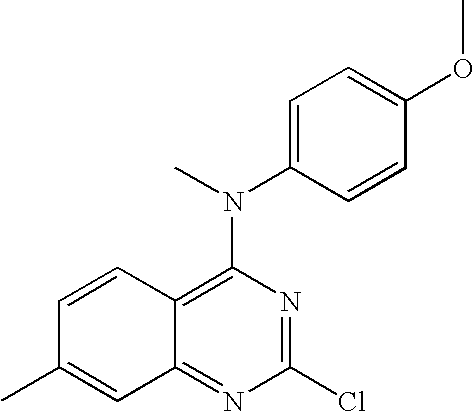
C1=C(N(C)C2=C3C(=NC(Cl)=N2)C=C(C)C=C3)C=CC(OC)=C1
